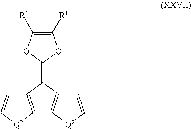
C1([R1])=C([R1])[Q1]C(=C2C3=C(C4=C2C=C[Q2]4)[Q2]C=C3)[Q1]1
